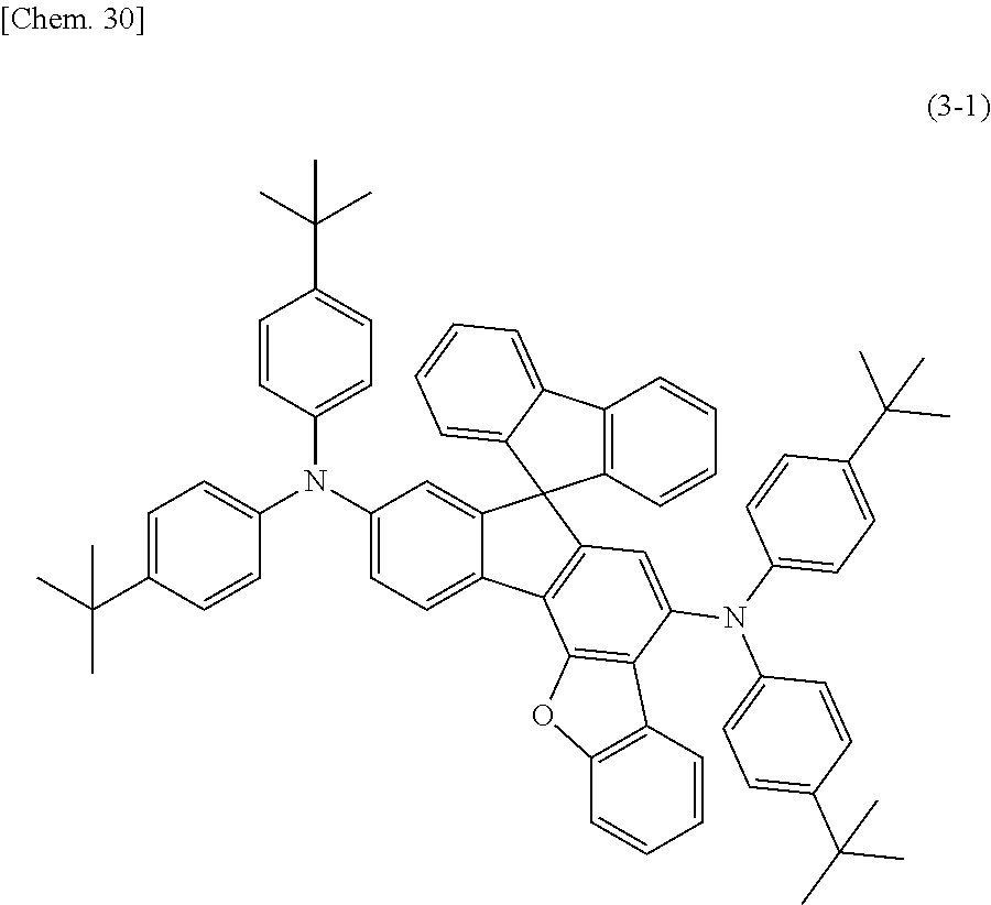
C1=CC(N(C2=CC=C3C(=C2)C2(C4=C3C3=C(C(N(C5=CC=C(C(C)(C)C)C=C5)C5=CC=C(C(C)(C)C)C=C5)=C4)C4=C(O3)C=CC=C4)C3=C(C4=CC=CC=C24)C=CC=C3)C2=CC=C(C(C)(C)C)C=C2)=CC=C1C(C)(C)C
